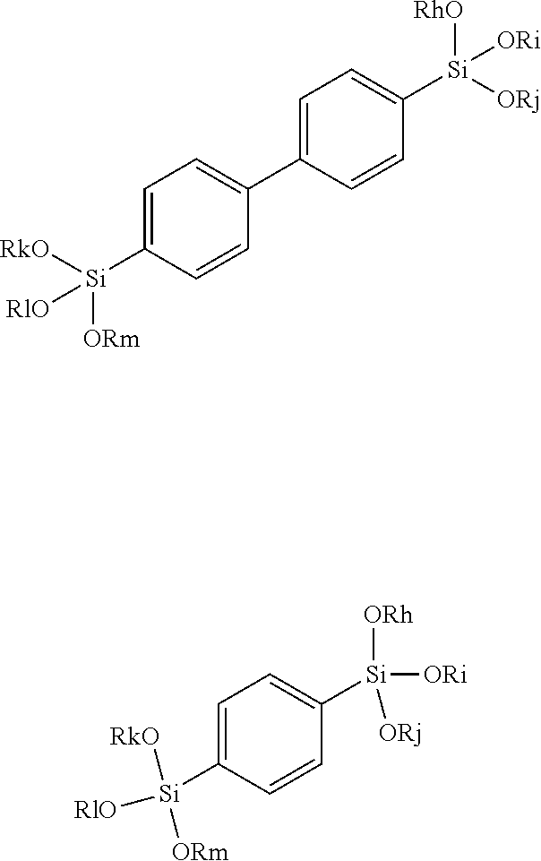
C1=C([Si]([ORm])([RlO])[RkO])C=CC(C2=CC=C([Si]([RhO])([ORi])[ORj])C=C2)=C1.C1=C([Si]([ORm])([RlO])[RkO])C=CC([Si]([ORh])([ORi])[ORj])=C1
